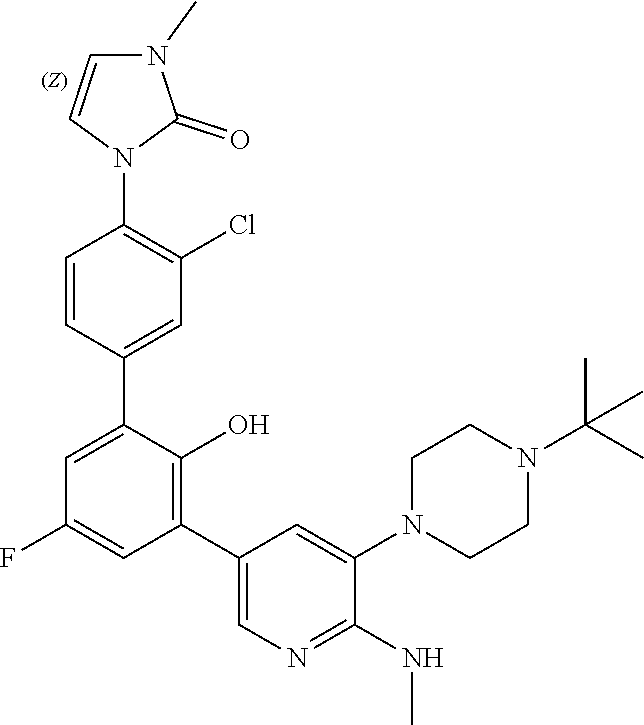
C1=CC(N2C(=O)N(C)C=C2)=C(Cl)C=C1C1=CC(F)=CC(C2=CN=C(NC)C(N3CCN(C(C)(C)C)CC3)=C2)=C1O
